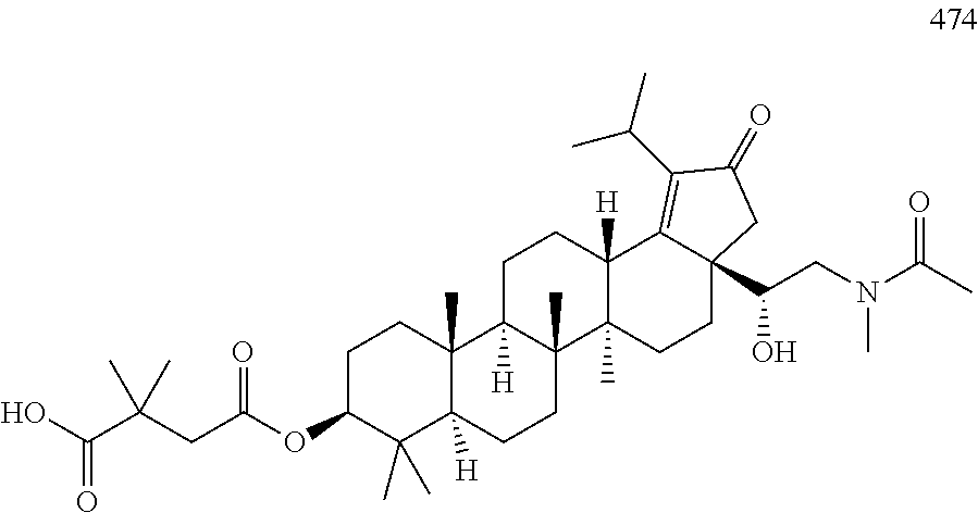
OC(C(CC(OC1C(C)(C)C2([H])C(C)(CC1)C1([H])C(C)(CC2)C2(C)C([H])(CC1)C1=C(C(C)C)C(=O)CC1(C(CN(C(C)=O)C)O)CC2)=O)(C)C)=O
